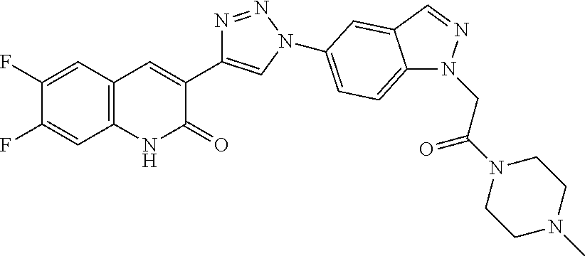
C12=C(C=C(F)C(F)=C1)C=C(C1=CN(C3=CC=C4N(CC(N5CCN(C)CC5)=O)N=CC4=C3)N=N1)C(=O)N2
